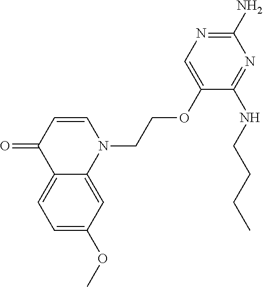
C12=CC=C(OC)C=C1N(CCOC1=CN=C(N)N=C1NCCCC)C=CC2=O
